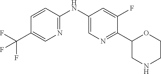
C1=CC(NC2=CN=C(C3CNCCO3)C(F)=C2)=NC=C1C(F)(F)F
